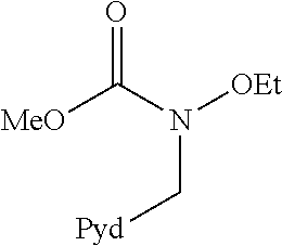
C(N(C([MeO])=O)[OEt])[Pyd]
